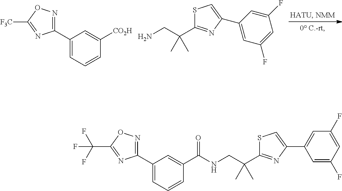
C1(C2=NOC([F3C])=N2)=CC=CC([CO2H])=C1.S1C(C(CN)(C)C)=NC(C2=CC(F)=CC(F)=C2)=C1.C1(C(F)(F)F)=NC(C2=CC=CC(C(NCC(C3=NC(C4=CC(F)=CC(F)=C4)=CS3)(C)C)=O)=C2)=NO1
